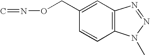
C12=C(C=C(CON=C)C=C1)N=NN2C
